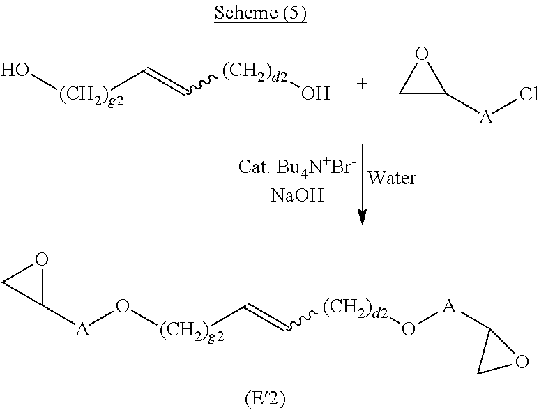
O[(CH2)g2]C=C[(CH2)d2]O.C1C([A]Cl)O1.O([(CH2)g2]C=C[(CH2)d2]O[A]C1CO1)[A]C1OC1
